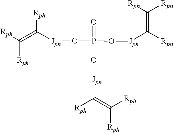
O([Jph]C([Rph])=C([Rph])[Rph])P(O[Jph]C(=C([Rph])[Rph])[Rph])(O[Jph]C([Rph])=C([Rph])[Rph])=O
